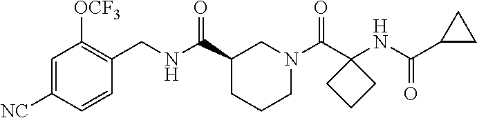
C1=C([NC])C=CC(CNC(C2CCCN(C(C3(NC(C4CC4)=O)CCC3)=O)C2)=O)=C1[OCF3]
